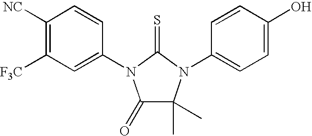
C1(=O)C(C)(C)N(C2=CC=C(O)C=C2)C(=S)N1C1=CC([F3C])=C([NC])C=C1
